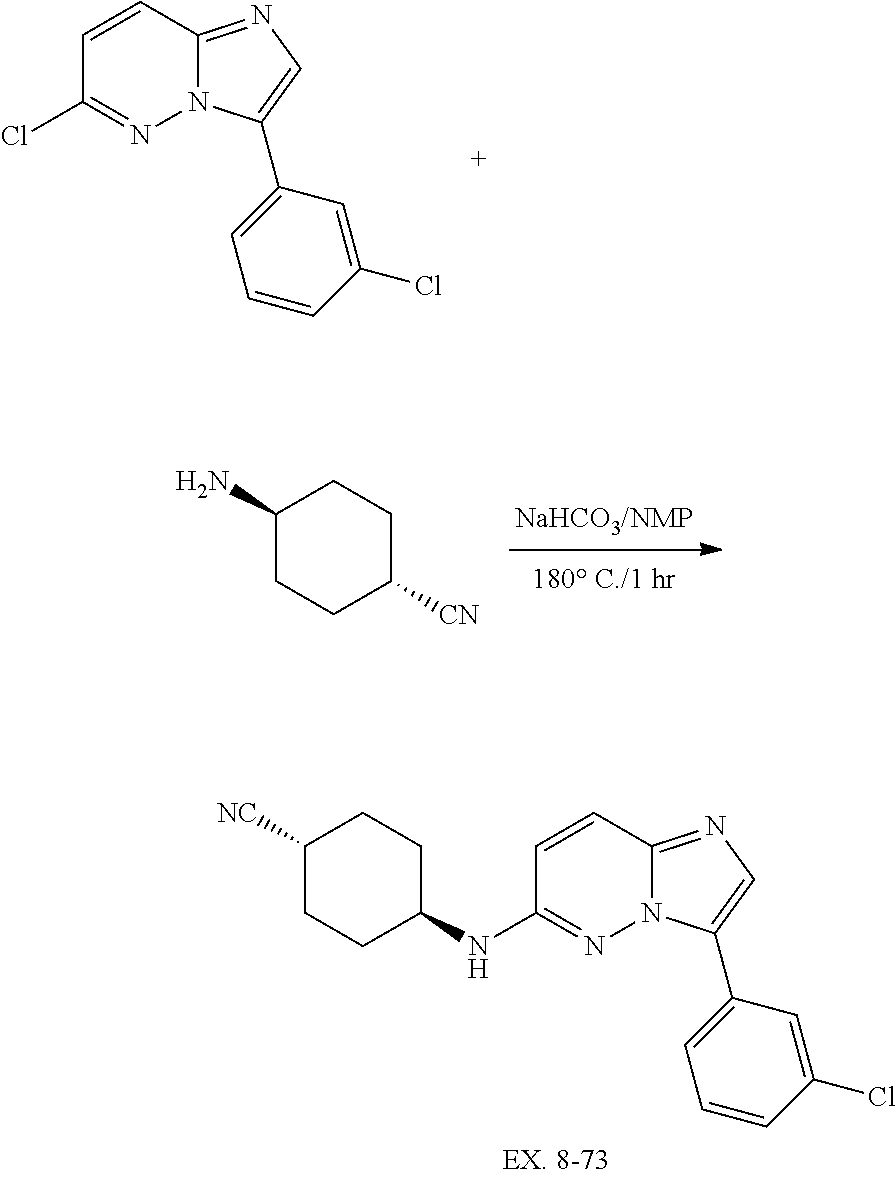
C1=CC(Cl)=NN2C1=NC=C2C1=CC=CC(Cl)=C1.C1(N)CCC([CN])CC1.C1([NC])CCC(NC2=NN3C(=NC=C3C3=CC=CC(Cl)=C3)C=C2)CC1
